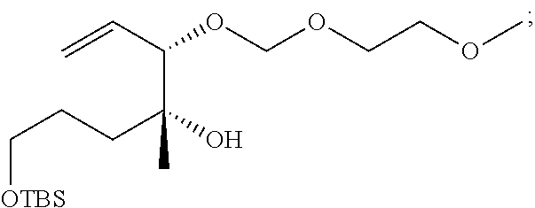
C=CC(OCOCCOC)C(CCC[OTBS])(O)C
